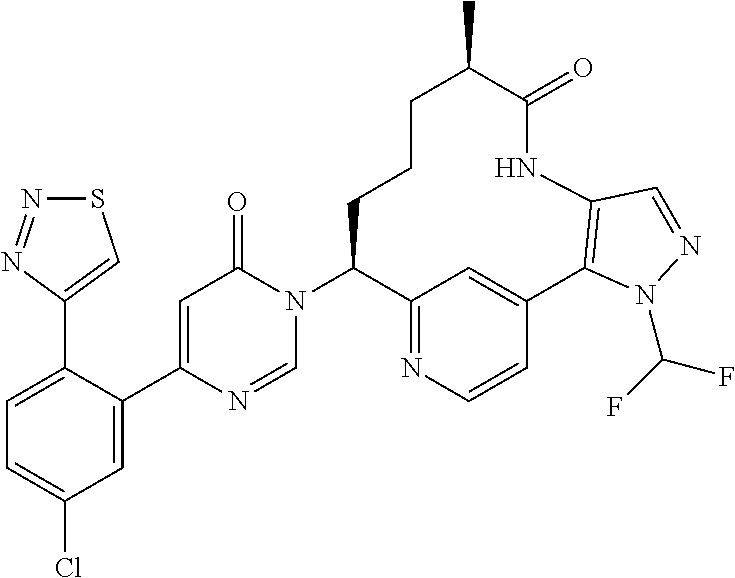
C1(Cl)=CC=C(C2=CSN=N2)C(C2=CC(=O)N(C3C4=NC=CC(=C4)C4=C(NC(=O)C(C)CCC3)C=NN4C(F)F)C=N2)=C1
